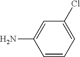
C1=C(Cl)C=C(N)C=C1
